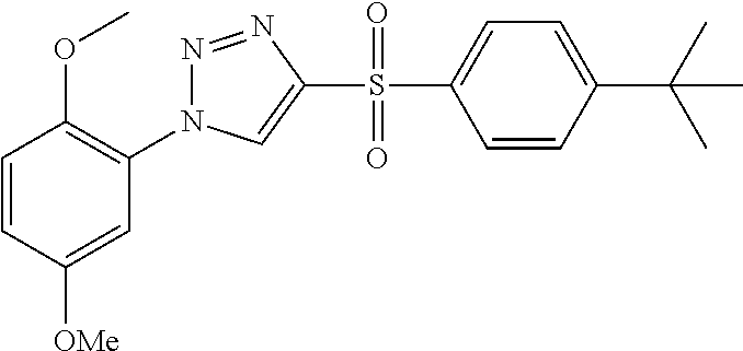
N1=NC(S(C2=CC=C(C(C)(C)C)C=C2)(=O)=O)=CN1C1=C(OC)C=CC([OMe])=C1
